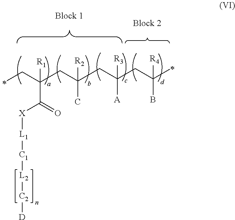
C(C)C(CC(CC([A])([R3])CC(B)([R4])C)(C)[R2])([R1])C(=O)[X][L1][C1][L2][C2][D]
